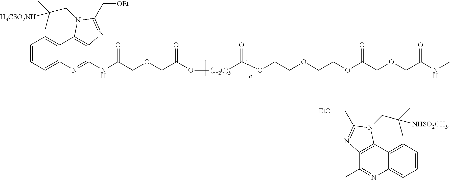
C1=CC=C2C(=C1)C1=C(C(NC(COCC(O[(H2C)5]C(OCCOCCOC(COCC(NC)=O)=O)=O)=O)=O)=N2)N=C(C[OEt])N1CC(C)(C)[H3CSO2NH].C12=CC=CC=C1C1=C(C(C)=N2)N=C(C[EtO])N1CC(C)(C)[NHSO2CH3]
